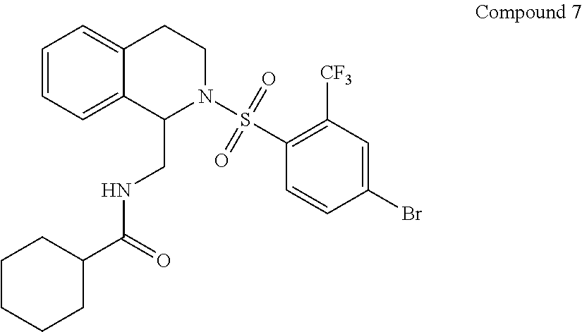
C(NC(C1CCCCC1)=O)C1C2=CC=CC=C2CCN1S(C1=C([CF3])C=C(Br)C=C1)(=O)=O
